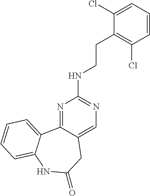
N1=C2C(=CN=C1NCCC1=C(Cl)C=CC=C1Cl)CC(=O)NC1=CC=CC=C21
